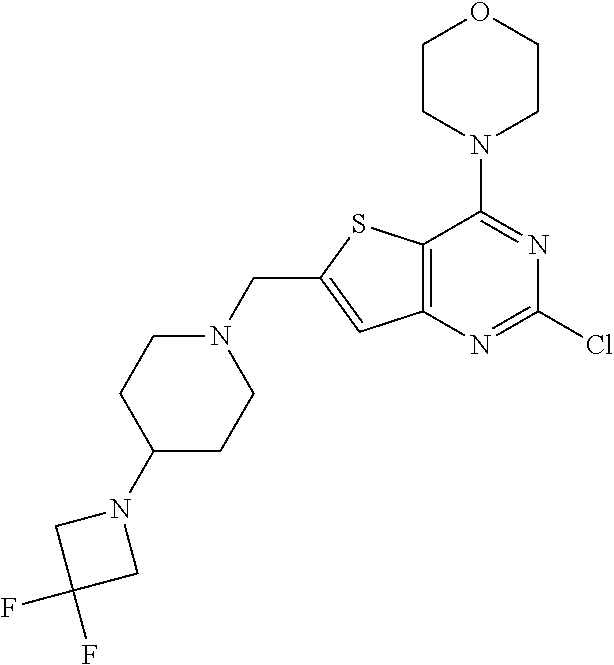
C1(N2CC(F)(F)C2)CCN(CC2=CC3=C(S2)C(N2CCOCC2)=NC(Cl)=N3)CC1
